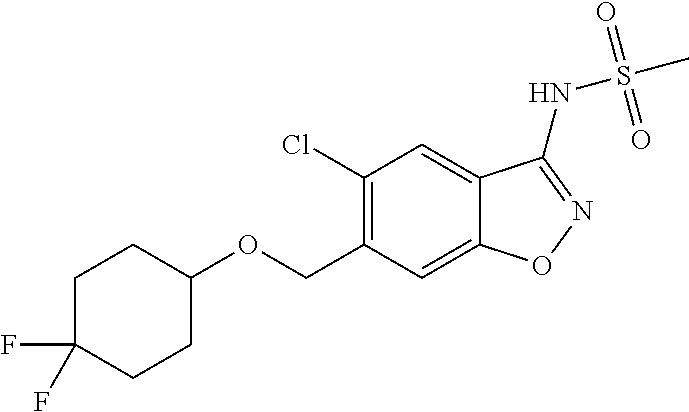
C(C1=C(Cl)C=C2C(=C1)ON=C2NS(C)(=O)=O)OC1CCC(F)(F)CC1
